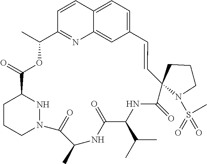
N12C(=O)C(C)NC(=O)C(C(C)C)NC(=O)C3(C=CC4=CC=C5C(=C4)N=C(C(C)OC(=O)C(N1)CCC2)C=C5)N(S(=O)(=O)C)CCC3
